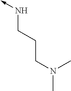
N(CCCN(C)C)->C
